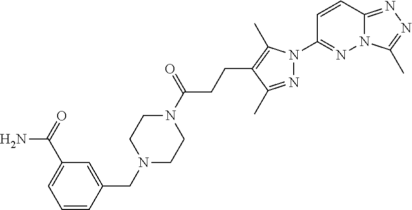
N12C(=NN=C1C)C=CC(N1N=C(C)C(CCC(N3CCN(CC4=CC(C(=O)N)=CC=C4)CC3)=O)=C1C)=N2
